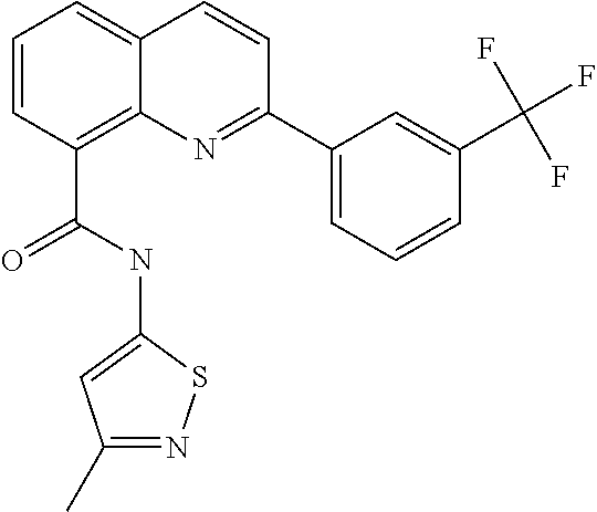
C(C1=C2C(=CC=C1)C=CC(C1=CC=CC(C(F)(F)F)=C1)=N2)(NC1=CC(C)=NS1)=O
